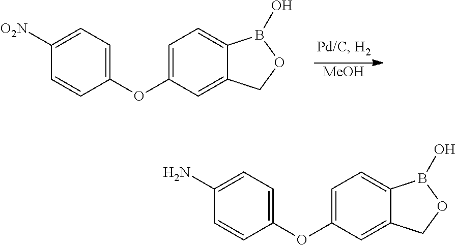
C1([O2N])=CC=C(OC2=CC=C3C(=C2)COB3O)C=C1.[MeOH].C1(N)=CC=C(OC2=CC=C3C(=C2)COB3O)C=C1
